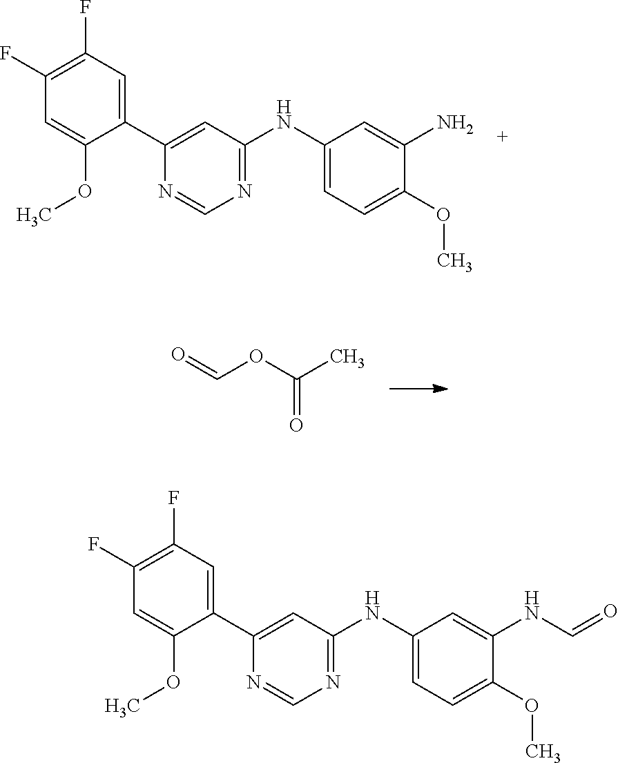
C1(C2=CC(NC3=CC=C(OC)C(N)=C3)=NC=N2)=CC(F)=C(F)C=C1OC.O=COC(C)=O.C1(C2=CC(NC3=CC=C(OC)C(NC=O)=C3)=NC=N2)=CC(F)=C(F)C=C1OC
